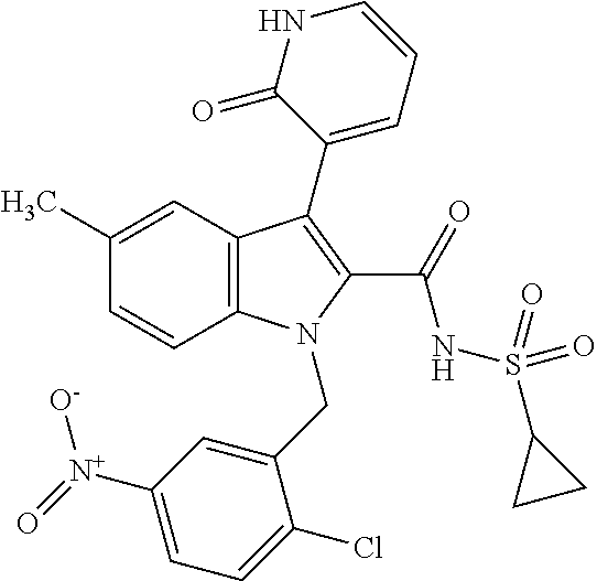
C12=C(C=C(C)C=C1)C(C1=CC=CNC1=O)=C(C(=O)NS(C1CC1)(=O)=O)N2CC1=CC([N+](=O)[O-])=CC=C1Cl
